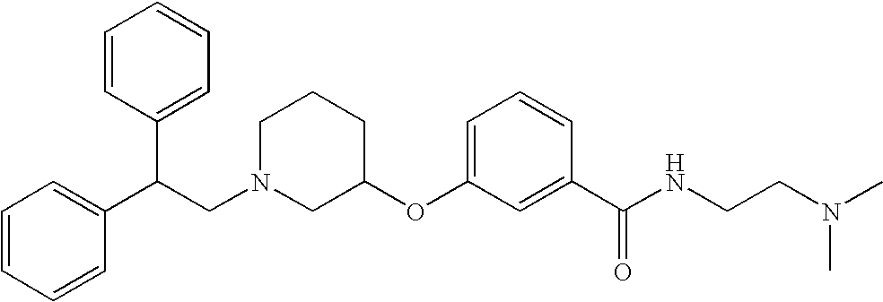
C1N(CC(C2=CC=CC=C2)C2=CC=CC=C2)CC(OC2=CC=CC(C(NCCN(C)C)=O)=C2)CC1
